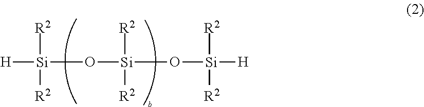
[H][Si]([R2])([R2])O[Si]([R2])([R2])O[Si]([R2])([R2])[H]
